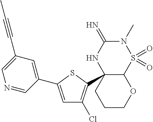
N1(C)C(=N)NC2(C3=C(Cl)C=C(C4=CC(C#CC)=CN=C4)S3)C(S1(=O)=O)OCCC2
